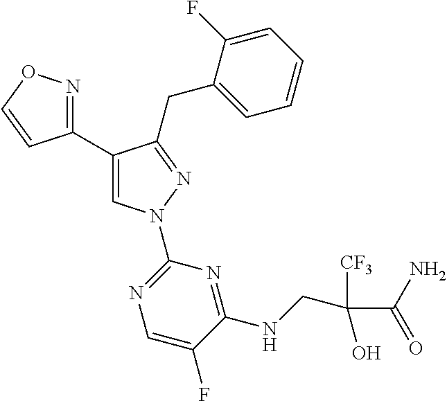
C1(C2=CN(C3=NC=C(F)C(NCC([CF3])(C(N)=O)O)=N3)N=C2CC2=CC=CC=C2F)=NOC=C1
